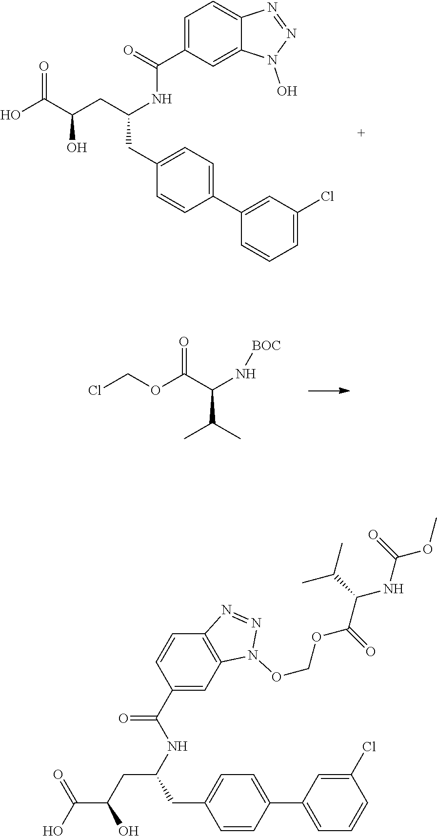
OC(C(O)CC(CC1=CC=C(C2=CC(Cl)=CC=C2)C=C1)NC(C1=CC=C2C(=C1)N(O)N=N2)=O)=O.O=C(OCCl)C(C(C)C)N[BOC].C1(C(=O)NC(CC(O)C(=O)O)CC2=CC=C(C3=CC=CC(Cl)=C3)C=C2)=CC2=C(C=C1)N=NN2OCOC(C(NC(=O)OC)C(C)C)=O
